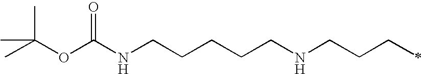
CC(OC(NCCCCCNCCCC)=O)(C)C
